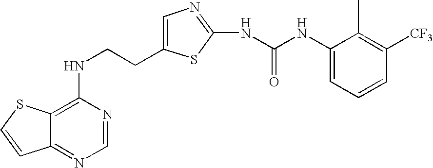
C(CNC1=C2C(=NC=N1)C=CS2)C1=CN=C(NC(=O)NC2=CC=CC([CF3])=C2C)S1
